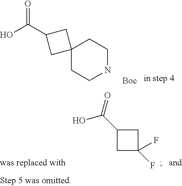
OC(=O)C1CC2(CCNCC2)C1.[Boc].C1(C(=O)O)CC(F)(F)C1
